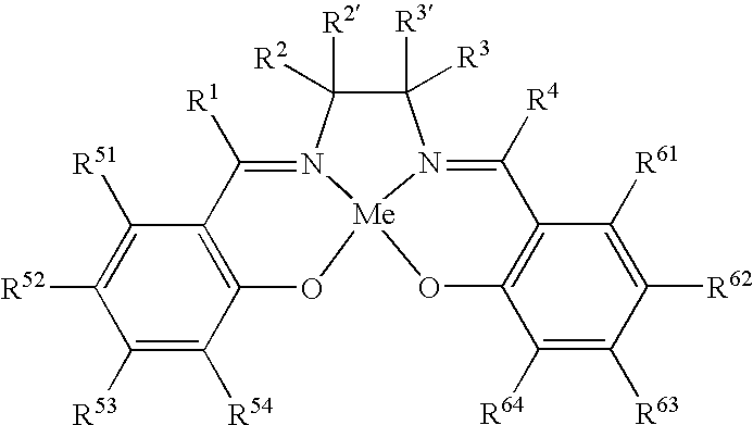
C1([R51])=C([R52])C([R53])=C([R54])C2=C1C([R1])=N1C([R2])([R2])C([R3])([R3])N3=C([R4])C4=C(O[Me]13O2)C([R64])=C([R63])C([R62])=C4[R61]
